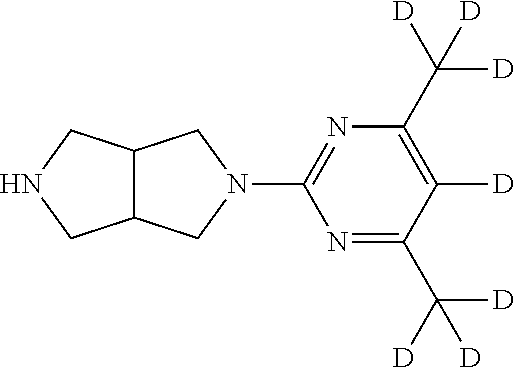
C1(C([D])([D])[D])=NC(N2CC3C(C2)CNC3)=NC(C([D])([D])[D])=C1[D]
